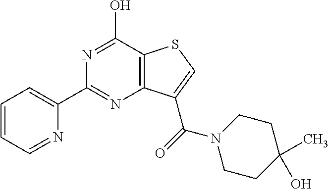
C1=CC=NC(C2=NC3=C(C(O)=N2)SC=C3C(N2CCC(C)(O)CC2)=O)=C1
